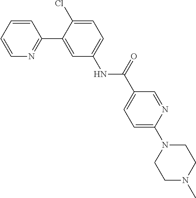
C1=CN=C(C2=CC(NC(C3=CC=C(N4CCN(C)CC4)N=C3)=O)=CC=C2Cl)C=C1
